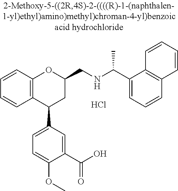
C12=C(C(C3=CC=C(OC)C(C(O)=O)=C3)CC(CNC(C)C3=CC=CC4=C3C=CC=C4)O1)C=CC=C2.Cl
